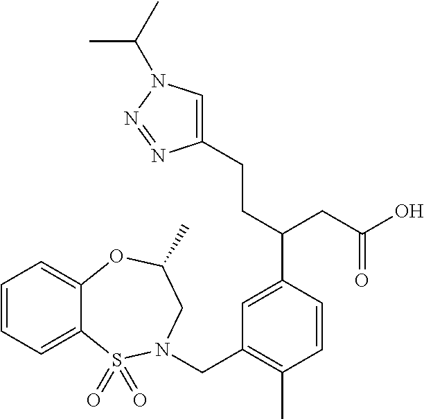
C1=CC=C2C(=C1)OC(C)CN(CC1=C(C)C=CC(C(CC(O)=O)CCC3=CN(C(C)C)N=N3)=C1)S2(=O)=O
